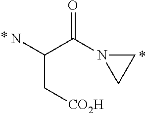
C(C[CO2H])(C(N1CC1)=O)N
